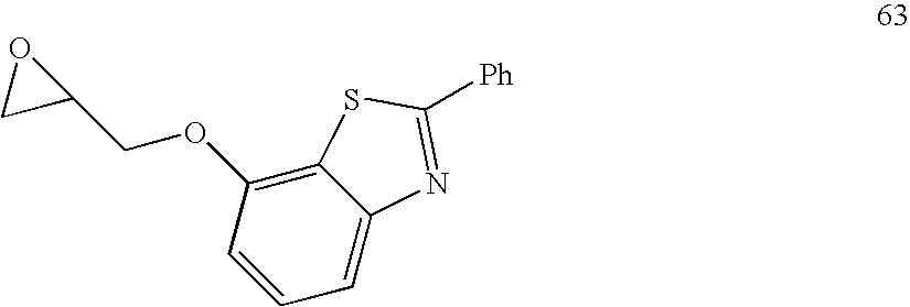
C12=C(OCC3OC3)C=CC=C1N=C([Ph])S2
